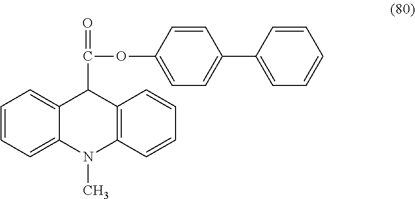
C1=CC=C2C(=C1)C(C(=O)OC1=CC=C(C3=CC=CC=C3)C=C1)C1=C(N2C)C=CC=C1
